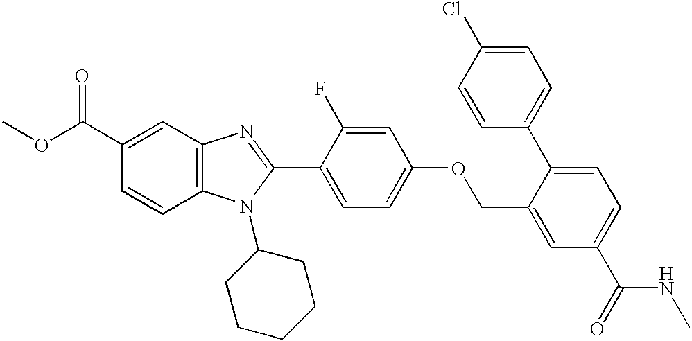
O(C(C1=CC2=C(C=C1)N(C1CCCCC1)C(C1=CC=C(OCC3=CC(C(=O)NC)=CC=C3C3=CC=C(Cl)C=C3)C=C1F)=N2)=O)C
